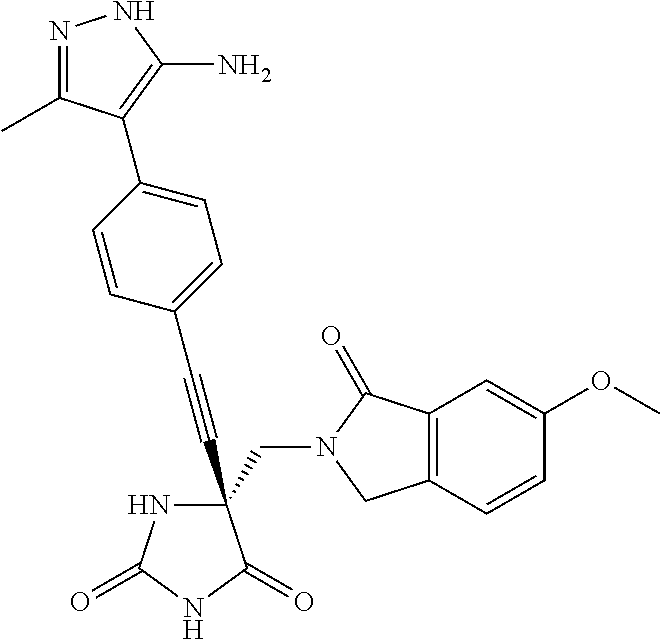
C(#CC1(CN2C(=O)C3=C(C2)C=CC(OC)=C3)NC(=O)NC1=O)C1=CC=C(C2=C(N)NN=C2C)C=C1
